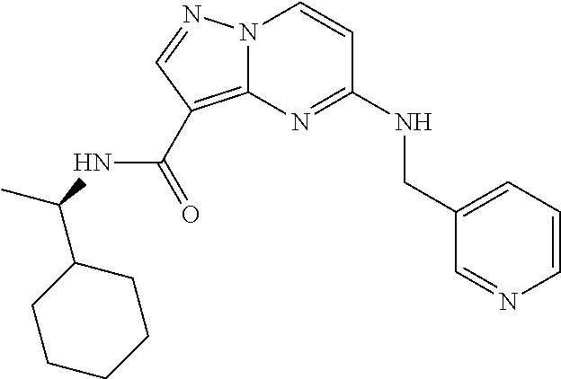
C1=CN=CC(CNC2=NC3=C(C(NC(C)C4CCCCC4)=O)C=NN3C=C2)=C1
